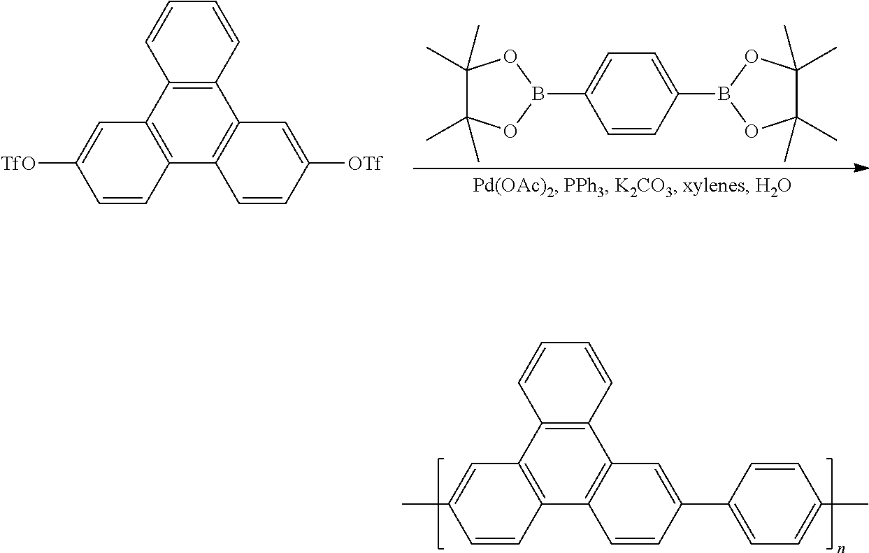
C12=C(C3=C(C4=C1C=C([OTf])C=C4)C=CC([TfO])=C3)C=CC=C2.C1(C)(C)C(C)(C)OB(C2=CC=C(B3OC(C)(C)C(C)(C)O3)C=C2)O1.C12=C(C3=C(C4=C1C=C(C1=CC=C(C)C=C1)C=C4)C=CC(C)=C3)C=CC=C2
